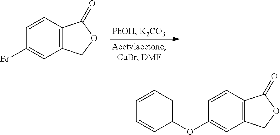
C1=CC2=C(C=C1Br)COC2=O.C1=CC2=C(C=C1OC1=CC=CC=C1)COC2=O
